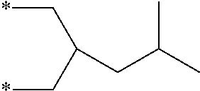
*CC(C*)CC(C)C
